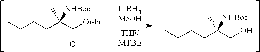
CCCCC(C([Oi-Pr])=O)([NHBoc])C.CCCCC(CO)([NHBoc])C.[LiBH4MeOH].[THF/MTBE]
